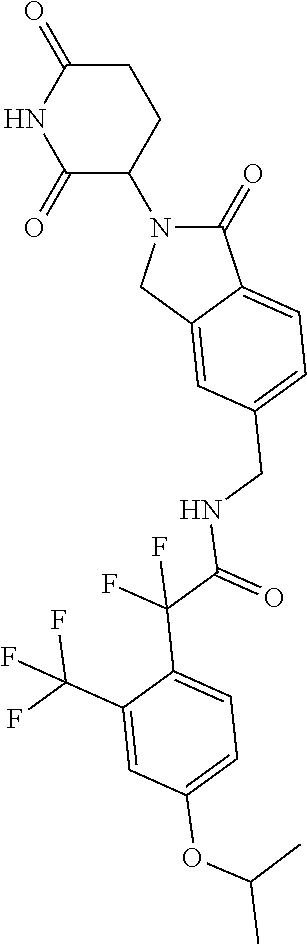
C1(=O)N(C2CCC(=O)NC2=O)CC2=CC(CNC(=O)C(F)(F)C3=CC=C(OC(C)C)C=C3C(F)(F)F)=CC=C12
